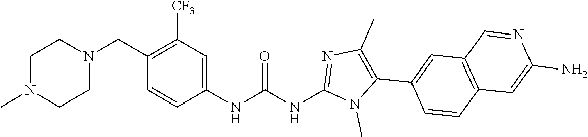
C1(CN2CCN(C)CC2)=C([CF3])C=C(NC(NC2=NC(C)=C(C3=CC4=C(C=C3)C=C(N)N=C4)N2C)=O)C=C1
